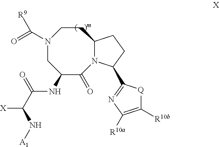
N1(C(=O)[R9])CC(NC(C([X])N[A1])=O)C(=O)N2C(CC1)CCC2C1=NC([R10a])=C([R10b])[Q]1
